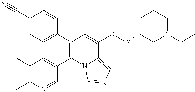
C1(C#N)=CC=C(C2=C(C3=CC(C)=C(C)N=C3)N3C(=CN=C3)C(OCC3CN(CC)CCC3)=C2)C=C1
